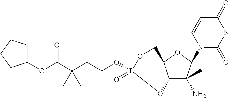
C12C(C)(N)C(N3C(=O)NC(=O)C=C3)OC1COP(=O)(OCCC1(C(OC3CCCC3)=O)CC1)O2
